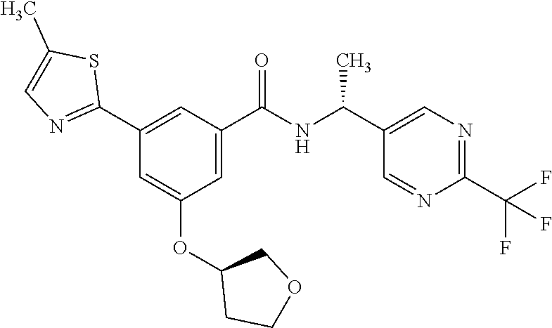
C1(C2=NC=C(C)S2)=CC(C(NC(C2=CN=C(C(F)(F)F)N=C2)C)=O)=CC(OC2CCOC2)=C1
